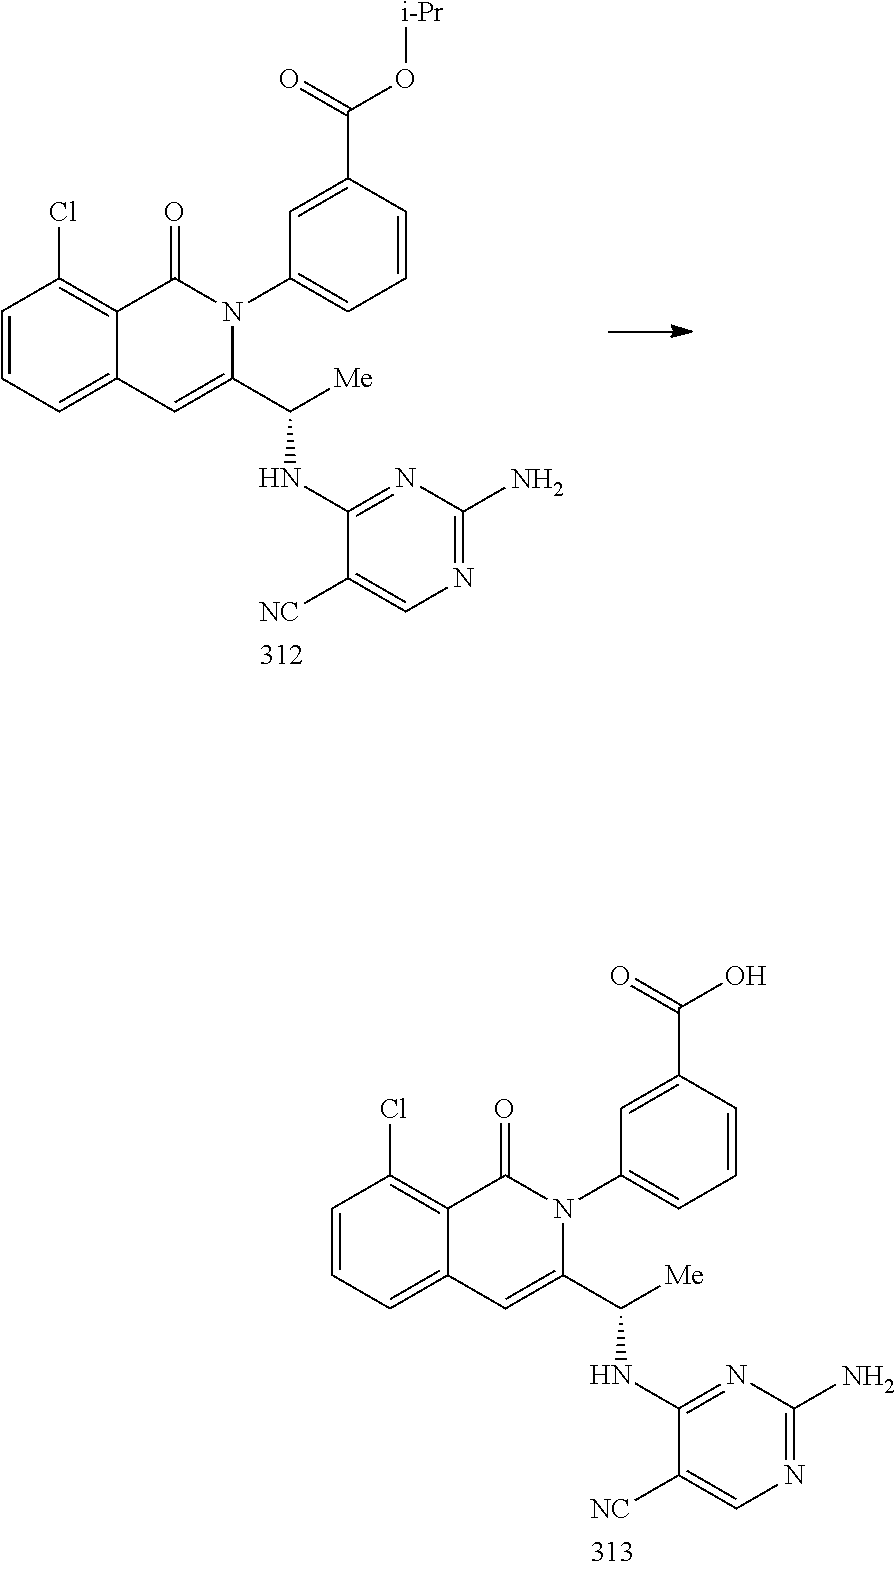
C1=CC=C2C(=C1Cl)C(=O)N(C1=CC=CC(C(O[i-Pr])=O)=C1)C(C(NC1=NC(N)=NC=C1[NC])[Me])=C2.C1=CC=C2C(=C1Cl)C(=O)N(C1=CC=CC(C(O)=O)=C1)C(C(NC1=NC(N)=NC=C1[NC])[Me])=C2
